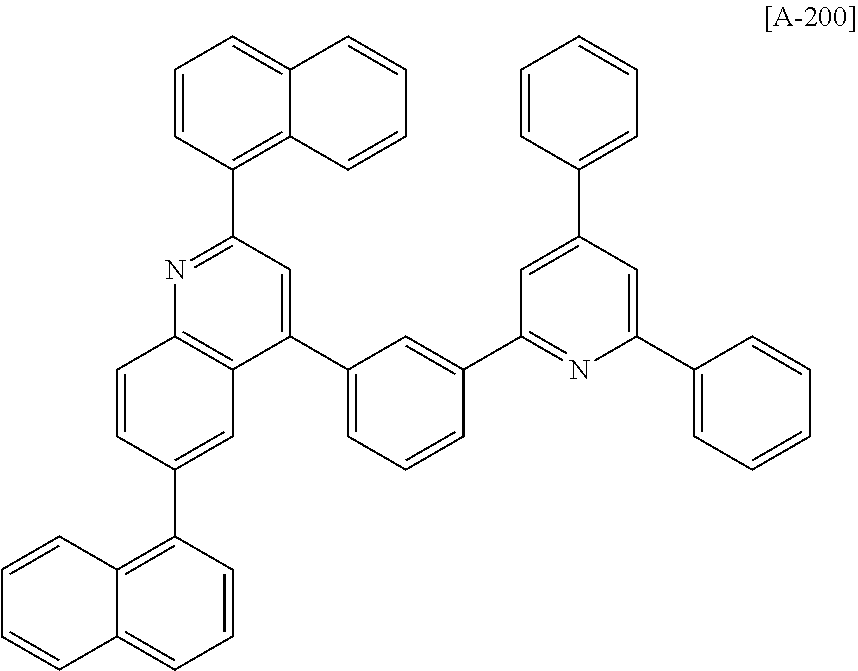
C1=CC(C2=C3C(=CC=C2)C=CC=C3)=CC2=C1N=C(C1=C3C(=CC=C1)C=CC=C3)C=C2C1=CC=CC(C2=NC(C3=CC=CC=C3)=CC(C3=CC=CC=C3)=C2)=C1
